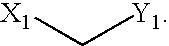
[X1]C[Y1]
